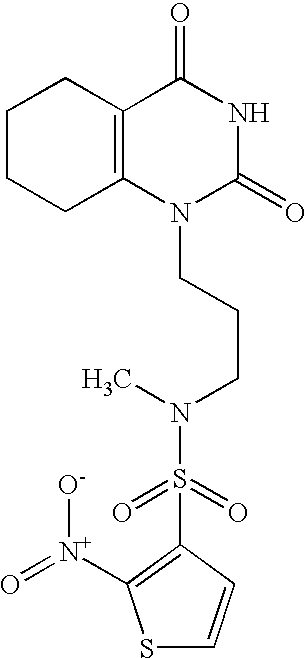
C1CCC2=C(C1)C(=O)NC(=O)N2CCCN(S(=O)(=O)C1=C([N+](=O)[O-])SC=C1)C
